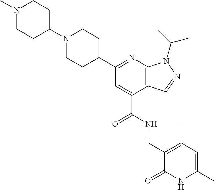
C1N(C2CCN(C)CC2)CCC(C2=NC3=C(C(C(=O)NCC4=C(C)C=C(C)NC4=O)=C2)C=NN3C(C)C)C1
